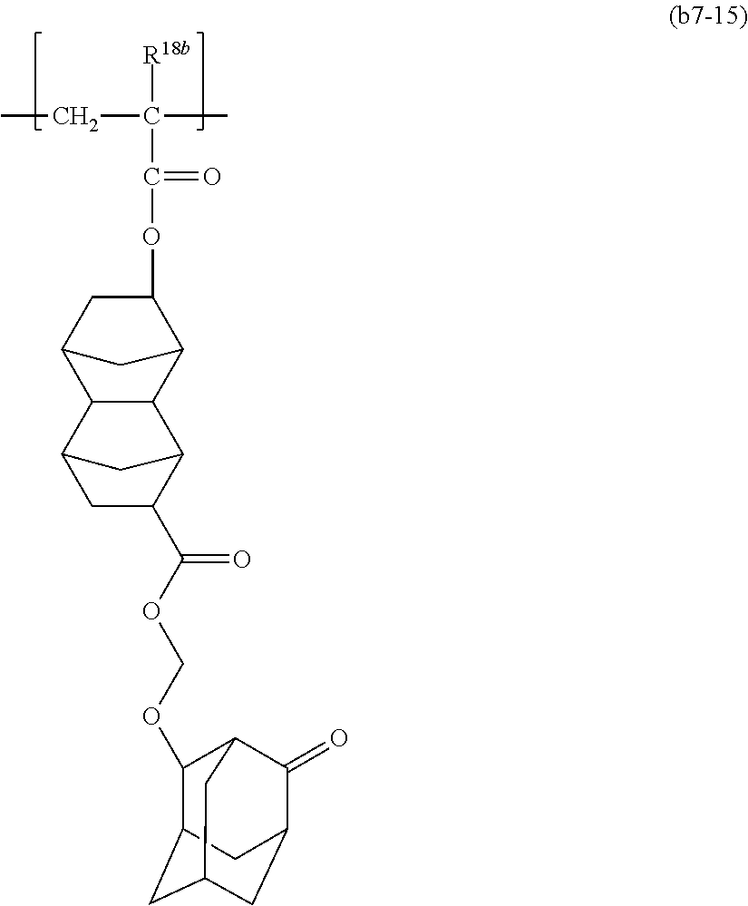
[R18b]C(C)(CC)C(=O)OC1CC2CC1C1C2C2CC(C(OCOC3C4CC5CC(C(=O)C3C5)C4)=O)C1C2
